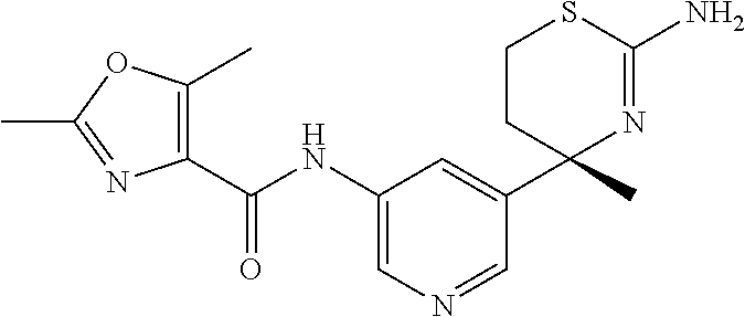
C1(C(NC2=CN=CC(C3(C)N=C(N)SCC3)=C2)=O)=C(C)OC(C)=N1
